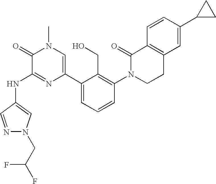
N(C1=NC(C2=CC=CC(N3CCC4=C(C3=O)C=CC(C3CC3)=C4)=C2CO)=CN(C)C1=O)C1=CN(CC(F)F)N=C1
